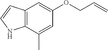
C12=C(C(C)=CC(OCC=C)=C1)NC=C2
